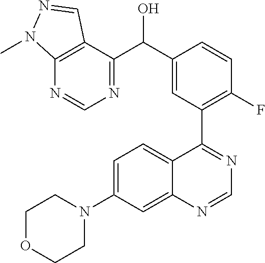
C1=C(N2CCOCC2)C=C2C(=C1)C(C1=C(F)C=CC(C(C3=NC=NC4=C3C=NN4C)O)=C1)=NC=N2
